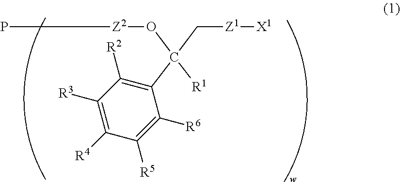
C1([R3])=C([R4])C([R5])=C([R6])C(C([R1])(O[Z2]P)C[Z1][X1])=C1[R2]
